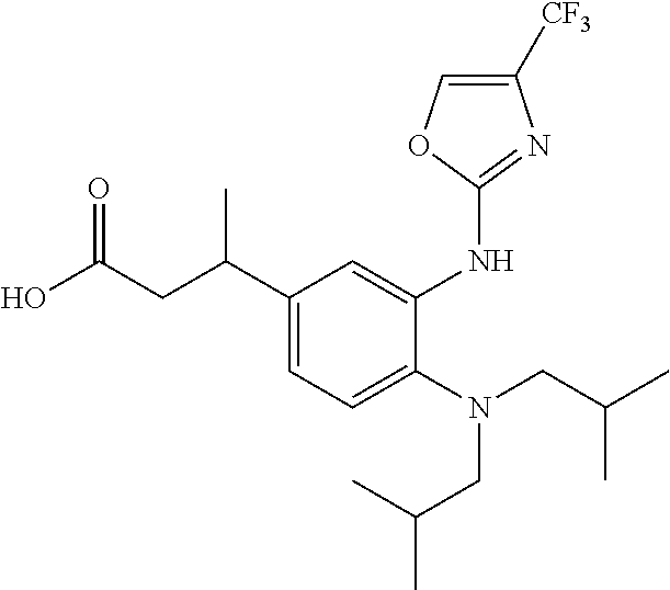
OC(CC(C1=CC=C(N(CC(C)C)CC(C)C)C(NC2=NC([CF3])=CO2)=C1)C)=O
